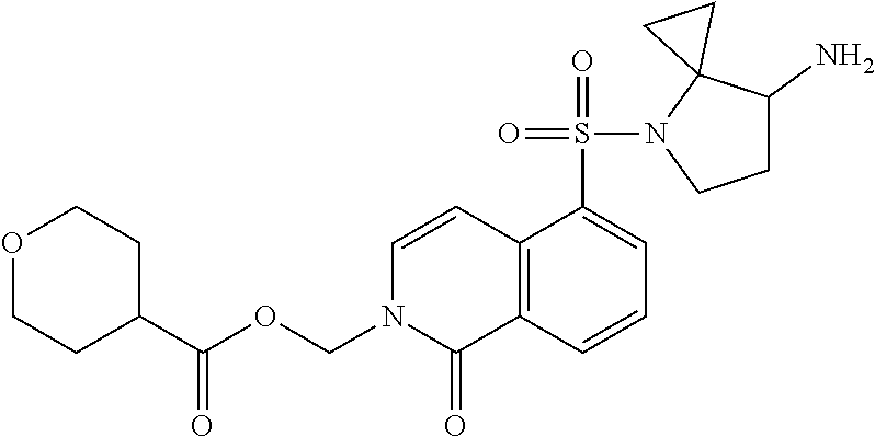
C1(S(=O)(=O)N2CCC(N)C23CC3)=CC=CC2=C1C=CN(COC(C1CCOCC1)=O)C2=O
